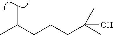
CC(CCCC(C)(C)O)C
